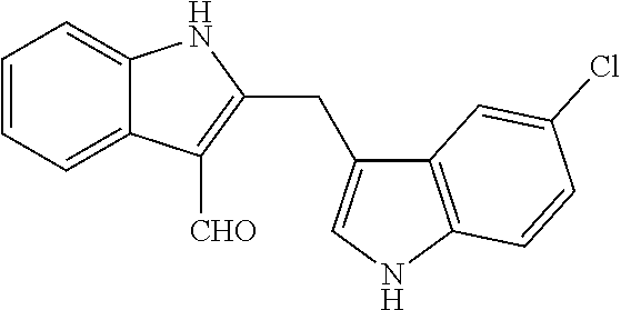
C12=C(NC=C1CC1=C([CHO])C3=CC=CC=C3N1)C=CC(Cl)=C2
